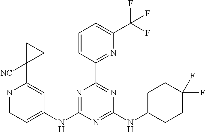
N1=CC=C(NC2=NC(C3=NC(C(F)(F)F)=CC=C3)=NC(NC3CCC(F)(F)CC3)=N2)C=C1C1([NC])CC1
